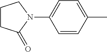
C1=CC(C)=CC=C1N1C(=O)CCC1
